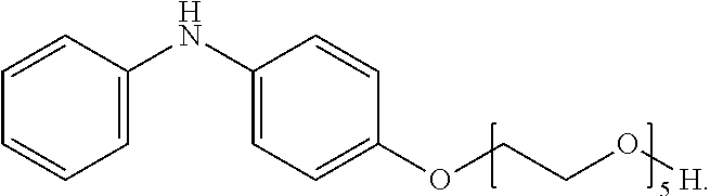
C1=CC(NC2=CC=C(OCCO[H])C=C2)=CC=C1
